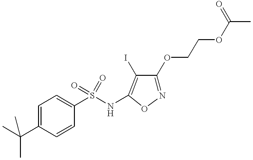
C1=C(C(C)(C)C)C=CC(S(NC2=C(I)C(OCCOC(C)=O)=NO2)(=O)=O)=C1
